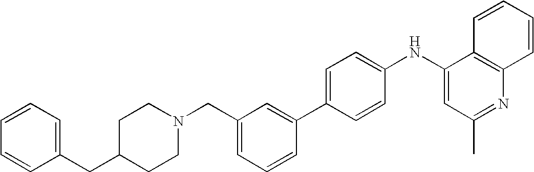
C1=CC=C(CN2CCC(CC3=CC=CC=C3)CC2)C=C1C1=CC=C(NC2=CC(C)=NC3=C2C=CC=C3)C=C1
